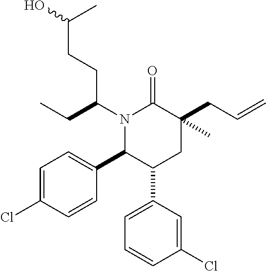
N1(C(CC)CCC(O)C)C(C2=CC=C(Cl)C=C2)C(C2=CC=CC(Cl)=C2)CC(CC=C)(C)C1=O
